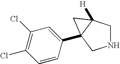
N1CC2([H])C(C3=CC(Cl)=C(Cl)C=C3)(C1)C2
